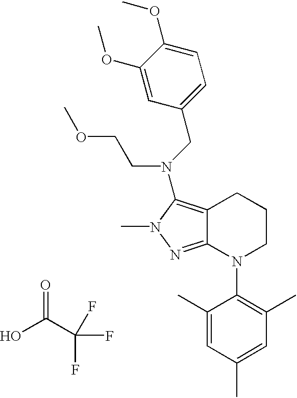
C12=C(N(CC3=CC=C(OC)C(OC)=C3)CCOC)N(C)N=C1N(C1=C(C)C=C(C)C=C1C)CCC2.O=C(C(F)(F)F)O
